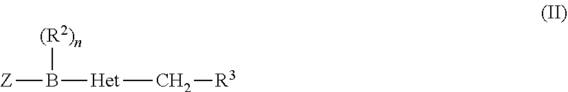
[Z]B([(R2)n])[Het]C[R3]
